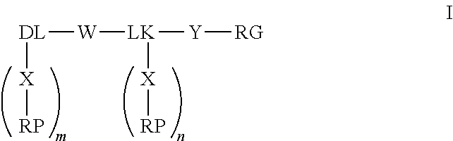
[W]([DL][X][RP])[LK]([Y][RG])[X][RP]
